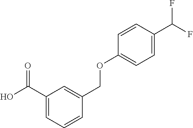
C1(C(O)=O)=CC=CC(COC2=CC=C(C(F)F)C=C2)=C1
